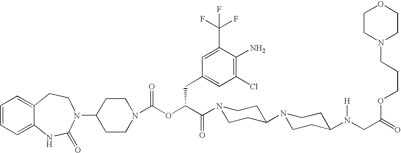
C1(N2C(=O)NC3=CC=CC=C3CC2)CCN(C(OC(C(=O)N2CCC(N3CCC(N(CC(=O)OCCCN4CCOCC4)[H])CC3)CC2)CC2=CC(Cl)=C(N)C(C(F)(F)F)=C2)=O)CC1
